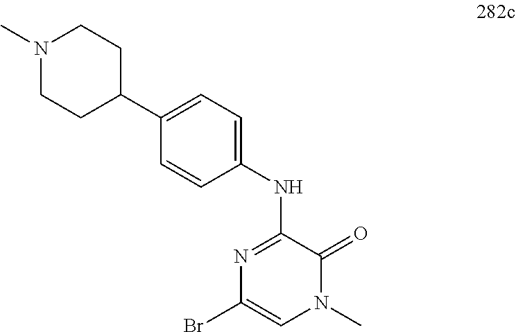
BrC1=CN(C)C(=O)C(NC2=CC=C(C3CCN(C)CC3)C=C2)=N1
